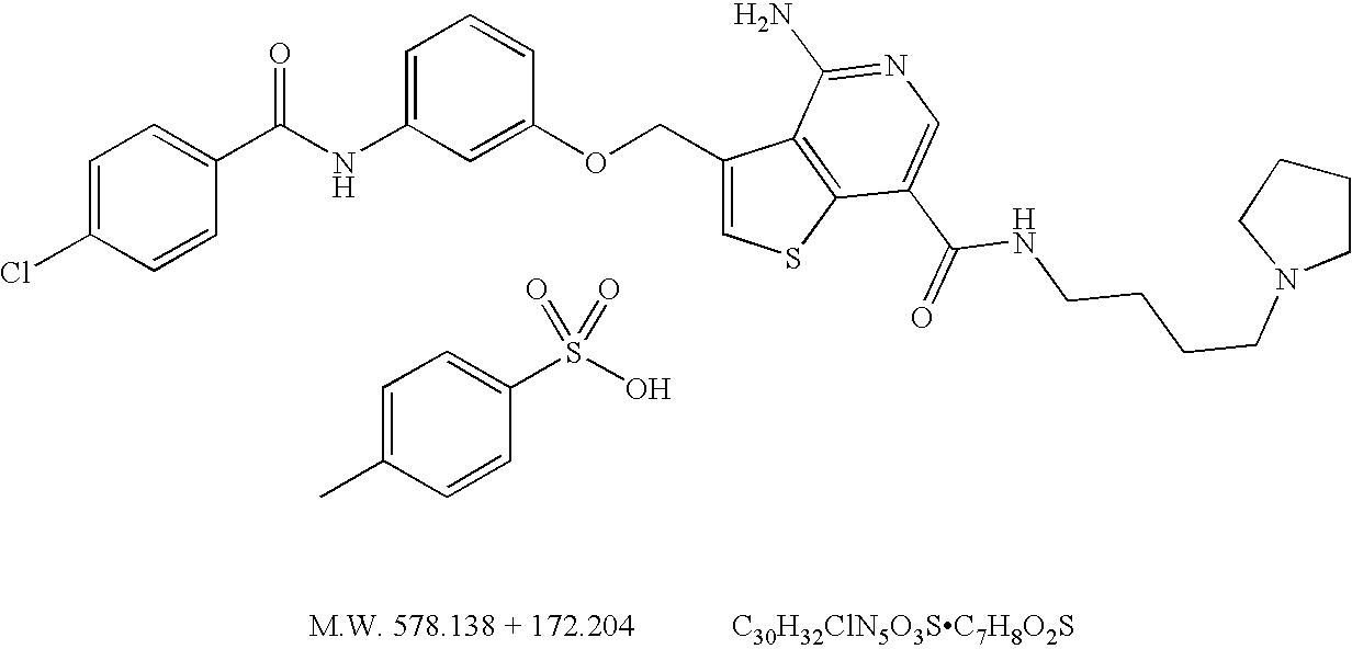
[C30H32ClN5O3SC7H8O2S].C1=C(Cl)C=CC(C(NC2=CC=CC(OCC3=CSC4=C3C(N)=NC=C4C(NCCCCN3CCCC3)=O)=C2)=O)=C1.CC1=CC=C(S(O)(=O)=O)C=C1
